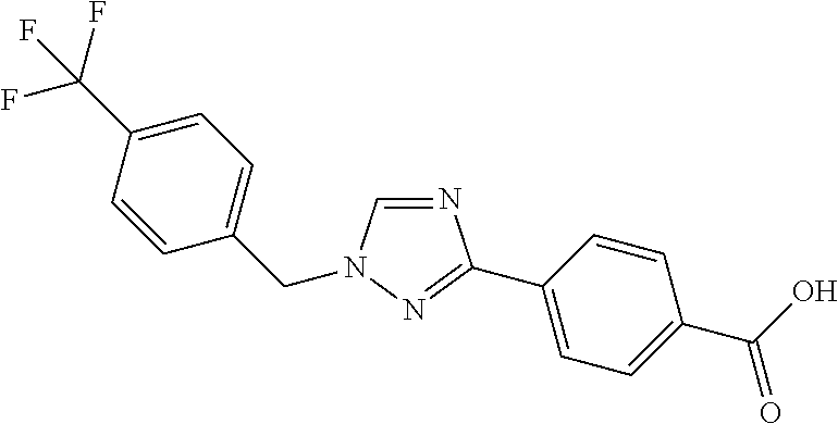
C1(C2=NN(CC3=CC=C(C(F)(F)F)C=C3)C=N2)=CC=C(C(O)=O)C=C1
